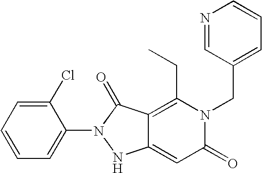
C1(Cl)=CC=CC=C1N1NC2=CC(=O)N(CC3=CC=CN=C3)C(CC)=C2C1=O
